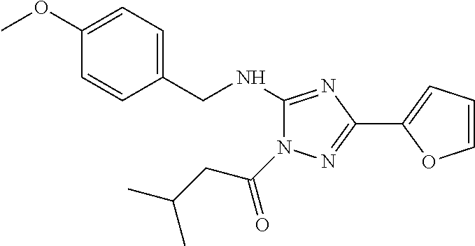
C(NC1=NC(C2=CC=CO2)=NN1C(CC(C)C)=O)C1=CC=C(OC)C=C1
